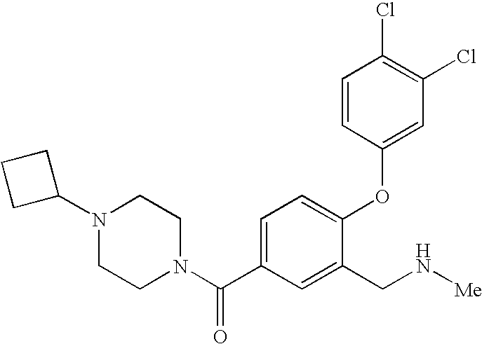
C1=C(C(N2CCN(C3CCC3)CC2)=O)C=C(CN[Me])C(OC2=CC(Cl)=C(Cl)C=C2)=C1
